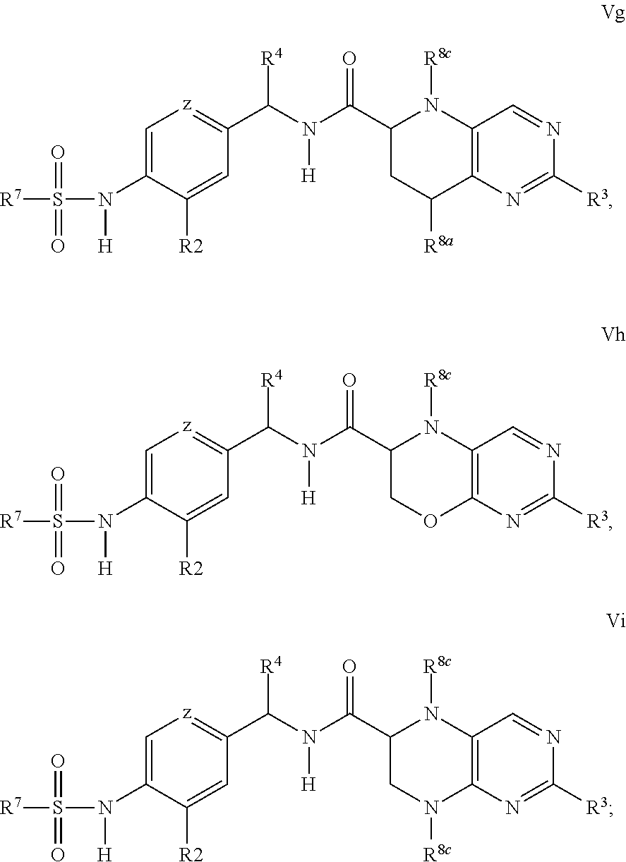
[R7]S(N([H])C1=C[z]=C(C(N(C(C2CC([R8a])C3=C(N2[R8c])C=NC([R3])=N3)=O)[H])[R4])C=C1[R2])(=O)=O.[R7]S(N([H])C1=C[z]=C(C(N(C(C2COC3=C(N2[R8c])C=NC([R3])=N3)=O)[H])[R4])C=C1[R2])(=O)=O.[R7]S(N([H])C1=C[z]=C(C(N(C(C2CN([R8c])C3=C(N2[R8c])C=NC([R3])=N3)=O)[H])[R4])C=C1[R2])(=O)=O
